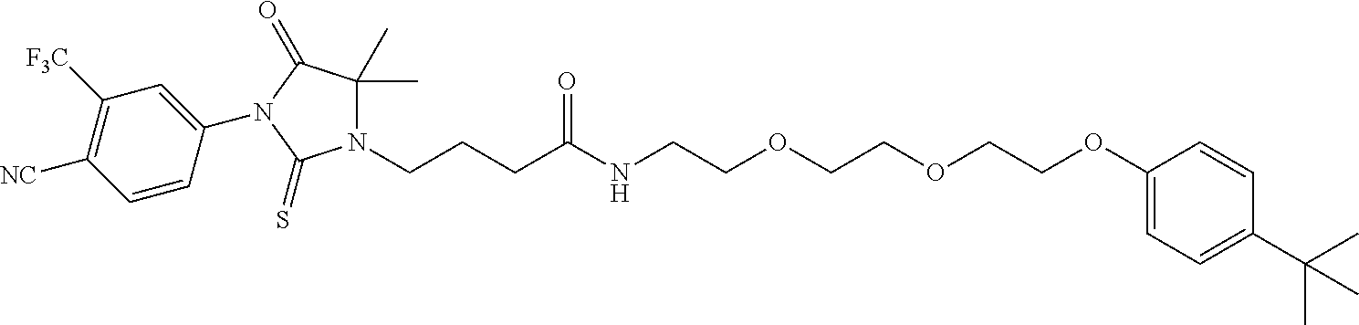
C(OCCOCCOC1=CC=C(C(C)(C)C)C=C1)CNC(CCCN1C(C)(C)C(=O)N(C2=CC([F3C])=C([NC])C=C2)C1=S)=O
